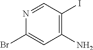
N1=CC(I)=C(N)C=C1Br
